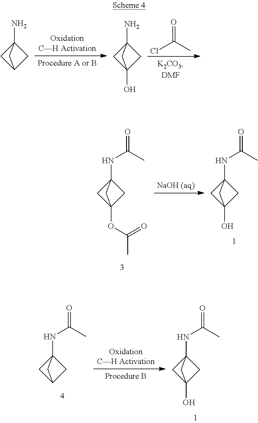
NC12CC(O)(C1)C2.ClC(C)=O.NC12CC(C1)C2.N(C12CC(O)(C1)C2)C(C)=O.N(C12CC(OC(C)=O)(C1)C2)C(C)=O.N(C12CC(O)(C1)C2)C(C)=O.N(C12CC(C1)C2)C(C)=O
